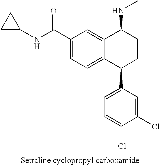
C1(C(NC2CC2)=O)=CC=C2C(=C1)C(NC)CCC2C1=CC=C(Cl)C(Cl)=C1
